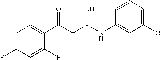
C1=C(F)C=C(F)C(C(CC(NC2=CC(C)=CC=C2)=N)=O)=C1
